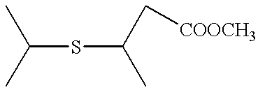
C(SC(C)C[COOCH3])(C)C
